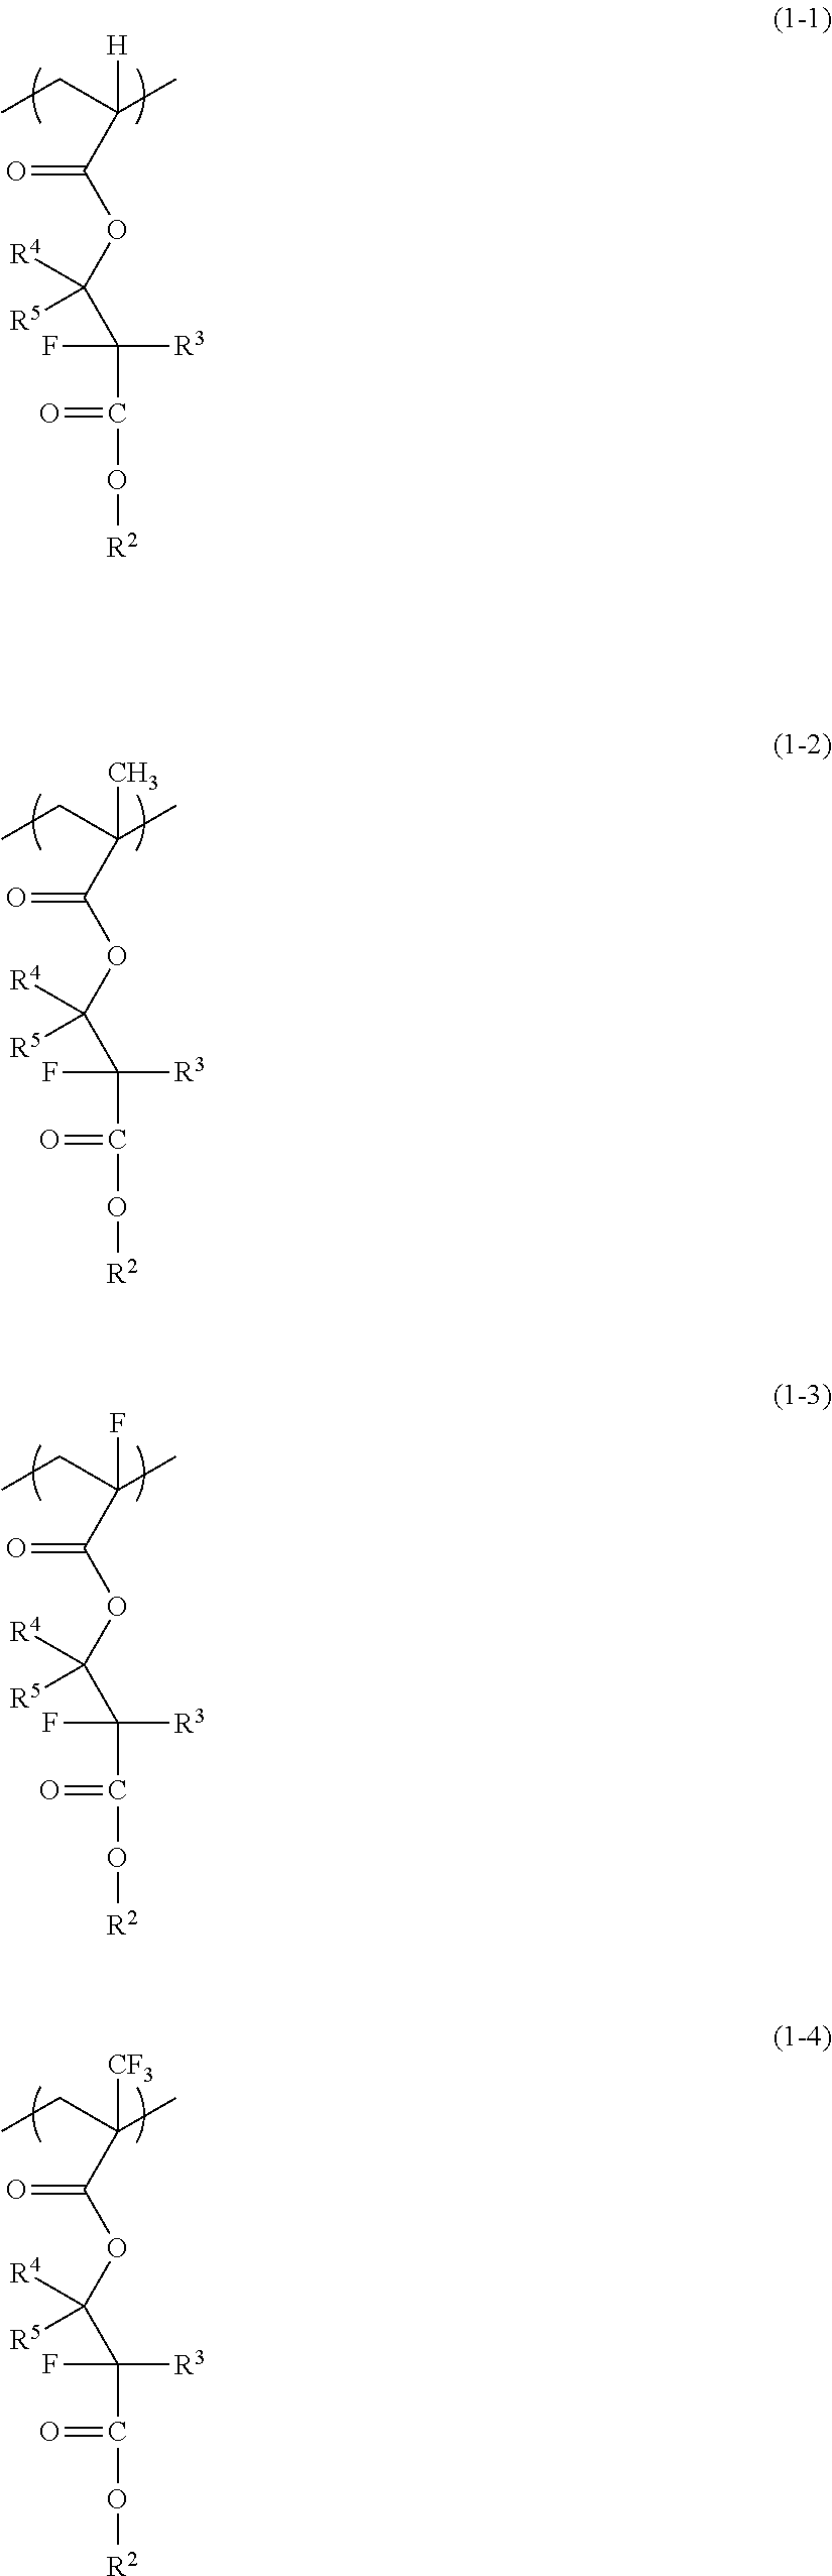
C(F)([R3])(C(O[R2])=O)C(OC(C(CC)(C)[H])=O)([R4])[R5].C(F)([R3])(C(O[R2])=O)C(OC(C(CC)(C)C)=O)([R4])[R5].C(F)([R3])(C(O[R2])=O)C(OC(C(CC)(C)F)=O)([R4])[R5].C(F)([R3])(C(O[R2])=O)C(OC(C(CC)(C)[CF3])=O)([R4])[R5]
